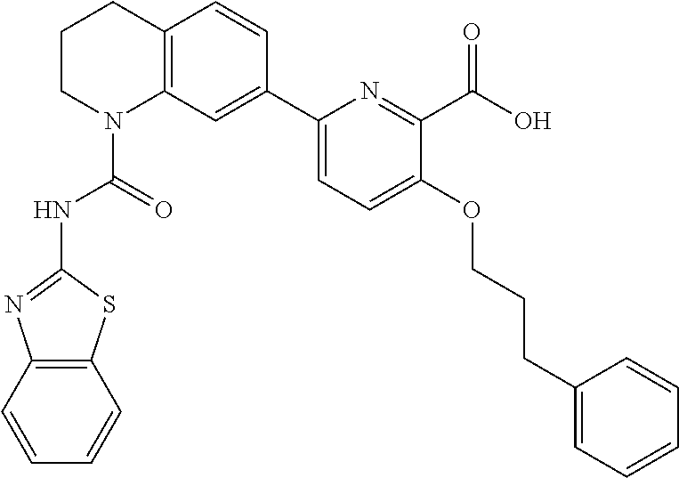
C1CN(C(=O)NC2=NC3=C(S2)C=CC=C3)C2=C(C1)C=CC(C1=CC=C(OCCCC3=CC=CC=C3)C(C(O)=O)=N1)=C2
